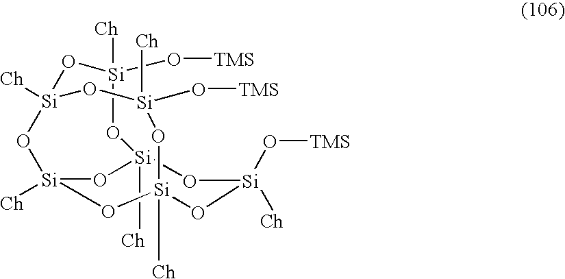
O1[Si]2([Ch])O[Si](O[TMS])([Ch])O[Si]3([Ch])O[Si]([Ch])(O2)O[Si]([Ch])(O[Si]1(O[TMS])[Ch])O[Si](O[TMS])([Ch])O3
